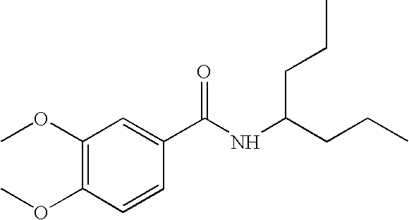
C1(OC)=C(OC)C=CC(C(NC(CCC)CCC)=O)=C1
